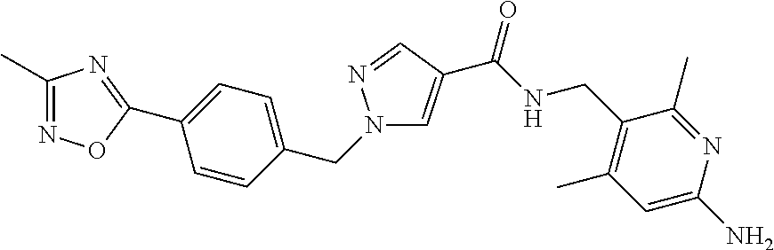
C1=C(C(=O)NCC2=C(C)C=C(N)N=C2C)C=NN1CC1=CC=C(C2=NC(C)=NO2)C=C1
